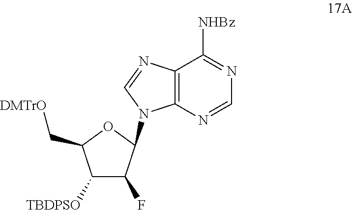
C1=NC2=C(C([NHBz])=N1)N=CN2C1C(F)C([TBDPSO])C(C[DMTrO])O1
